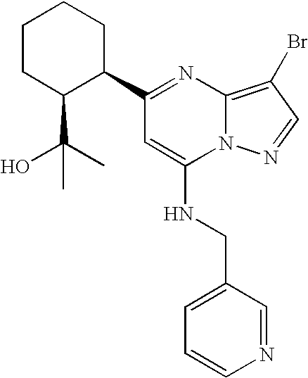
C1(C2CCCCC2C(O)(C)C)=NC2=C(Br)C=NN2C(NCC2=CC=CN=C2)=C1
